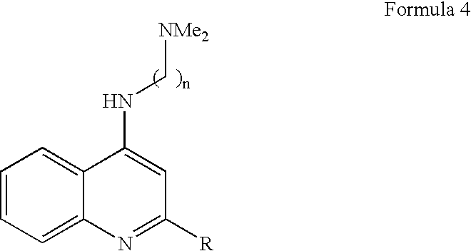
C1=CC=C2C(=C1)C(NC[NMe2])=CC([R])=N2
